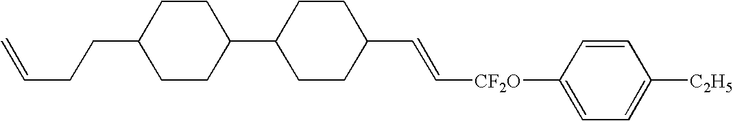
C1CC(C2CCC(C=C[CF2O]C3=CC=C([C2H5])C=C3)CC2)CCC1CCC=C
